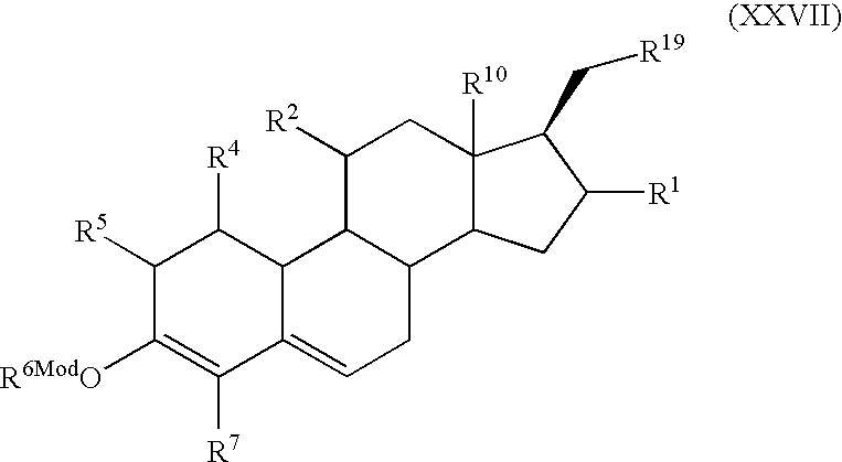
C12=CCC3C(C1C([R4])C([R5])C([R6ModO])=C2[R7])C([R2])CC1([R10])C3CC([R1])C1C[R19]
